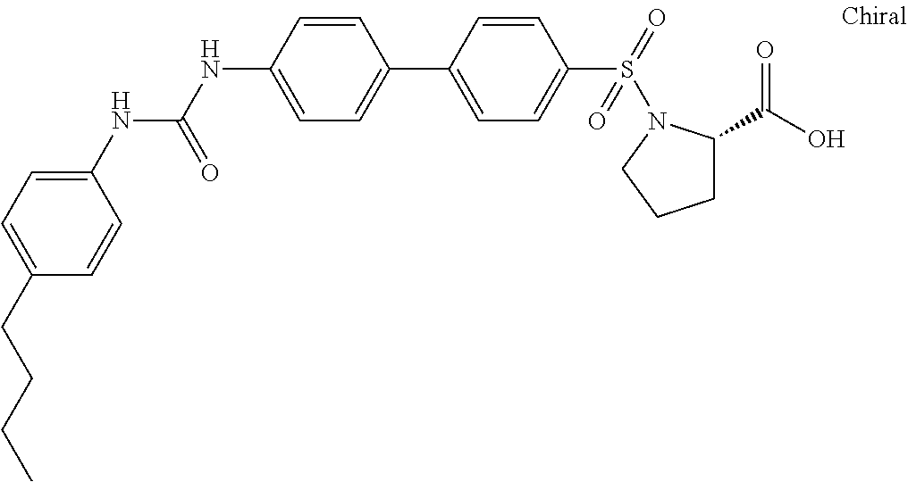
C1(NC(NC2=CC=C(C3=CC=C(S(=O)(=O)N4C(C(O)=O)CCC4)C=C3)C=C2)=O)=CC=C(CCCC)C=C1
